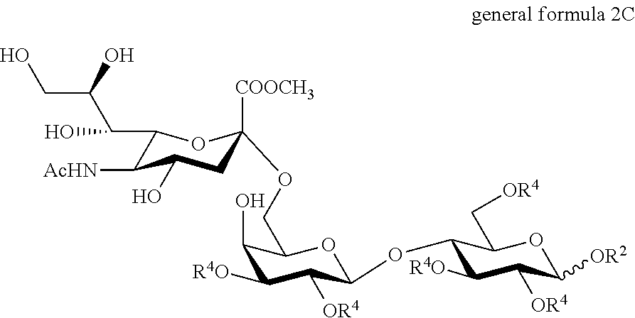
C1(C(C(CO)O)O)C([AcHN])C(O)CC([COOCH3])(OCC2C(O)C([R4O])C([OR4])C(OC3C([R4O])C([OR4])C([OR2])OC3C[OR4])O2)O1
